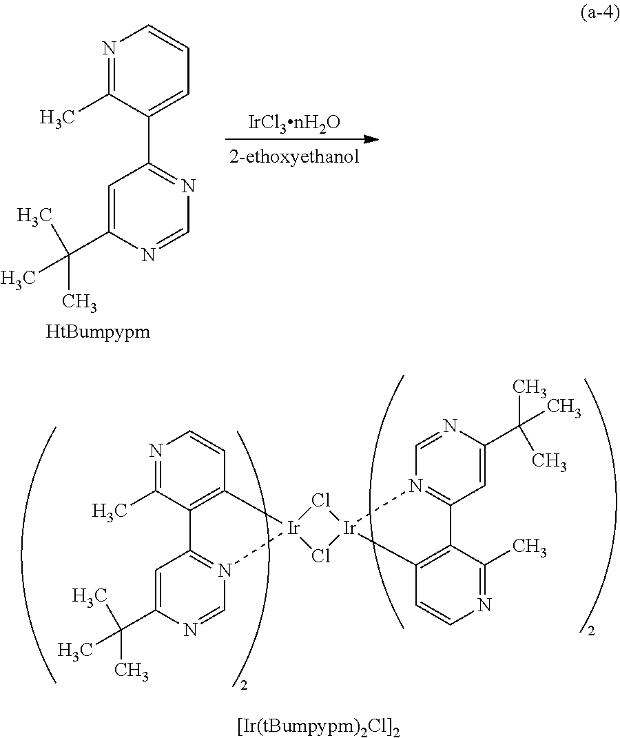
C1=C(C(C)(C)C)N=CN=C1C1=CC=CN=C1C.C1=C(C(C)(C)C)N=CN2=C1C1=C(C=CN=C1C)[Ir]21Cl[Ir]2(Cl1)N1=C(C3=C2C=CN=C3C)C=C(C(C)(C)C)N=C1
